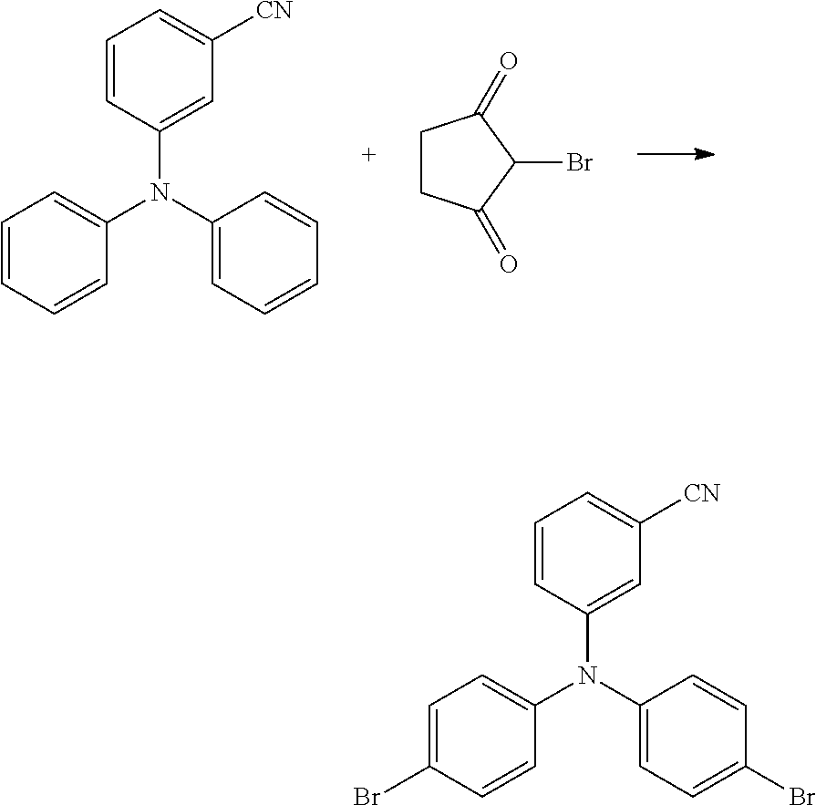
C1=CC=CC(N(C2=CC=CC=C2)C2=CC([CN])=CC=C2)=C1.C1CC(=O)C(Br)C1=O.C1=C(Br)C=CC(N(C2=CC=C(Br)C=C2)C2=CC([CN])=CC=C2)=C1
